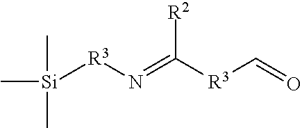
C[Si](C)(C)[R3]N=C([R3]C=O)[R2]
